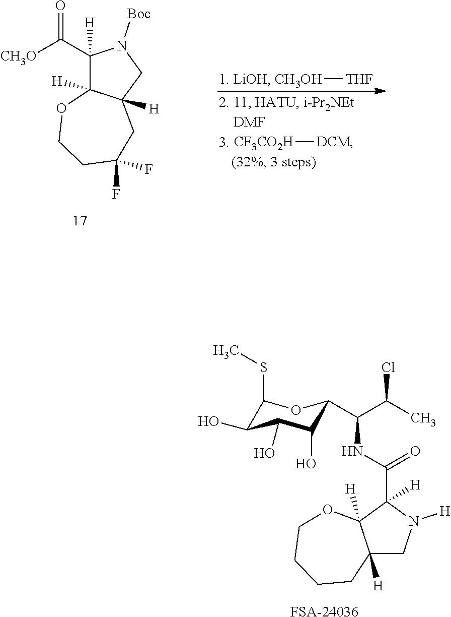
[CH3O]C(=O)C1([H])C2([H])C([H])(CN1[Boc])CC(F)(F)CCO2.[CF3CO2H][DCM].[CH3OH][THF].C1(SC)C(O)C(O)C(O)C(C(C(C)Cl)NC(C2([H])C3([H])C([H])(CN2[H])CCCCO3)=O)O1.[FSA-24036]
